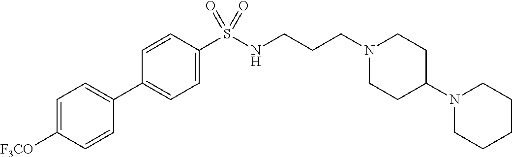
C1=C([F3CO])C=CC(C2=CC=C(S(NCCCN3CCC(N4CCCCC4)CC3)(=O)=O)C=C2)=C1
